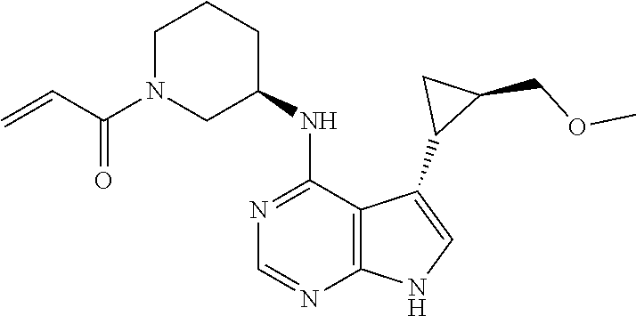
C1N(C(C=C)=O)CC(NC2=NC=NC3=C2C(C2C(COC)C2)=CN3)CC1
